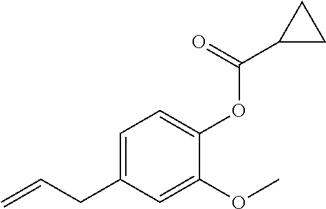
C1=C(CC=C)C=C(OC)C(OC(C2CC2)=O)=C1
